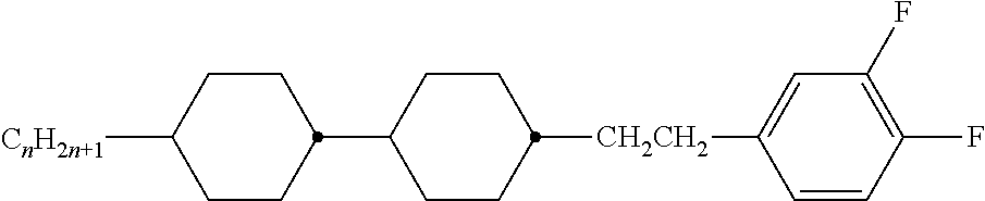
C1CC([CnH2n+1])CCC1C1CCC([CH2CH2]C2=CC(F)=C(F)C=C2)CC1
